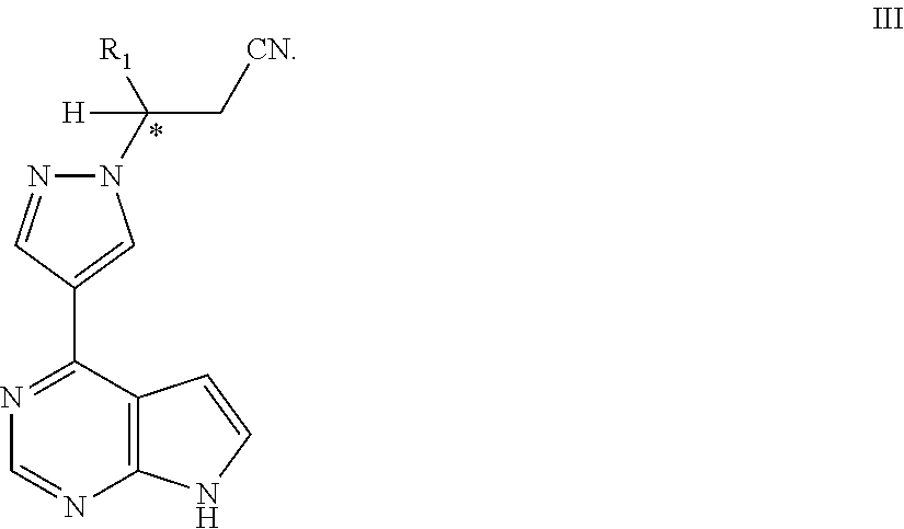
C12=C(C(C3=CN(C([R1])([H])C[CN])N=C3)=NC=N1)C=CN2
